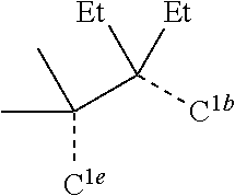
CC(C)(C([C1b])([Et])[Et])[C1e]
